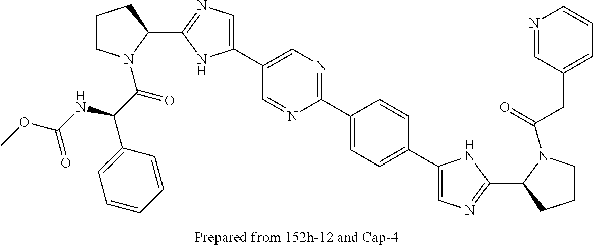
C1CN(C(=O)C(NC(OC)=O)C2=CC=CC=C2)C(C2=NC=C(C3=CN=C(C4=CC=C(C5=CN=C(C6N(C(=O)CC7=CC=CN=C7)CCC6)N5)C=C4)N=C3)N2)C1
